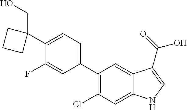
C1(C2=CC=C(C3=C(Cl)C=C4C(=C3)C(C(=O)O)=CN4)C=C2F)(CO)CCC1
